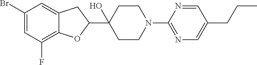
C1(Br)=CC(F)=C2C(=C1)CC(C1(O)CCN(C3=NC=C(CCC)C=N3)CC1)O2
